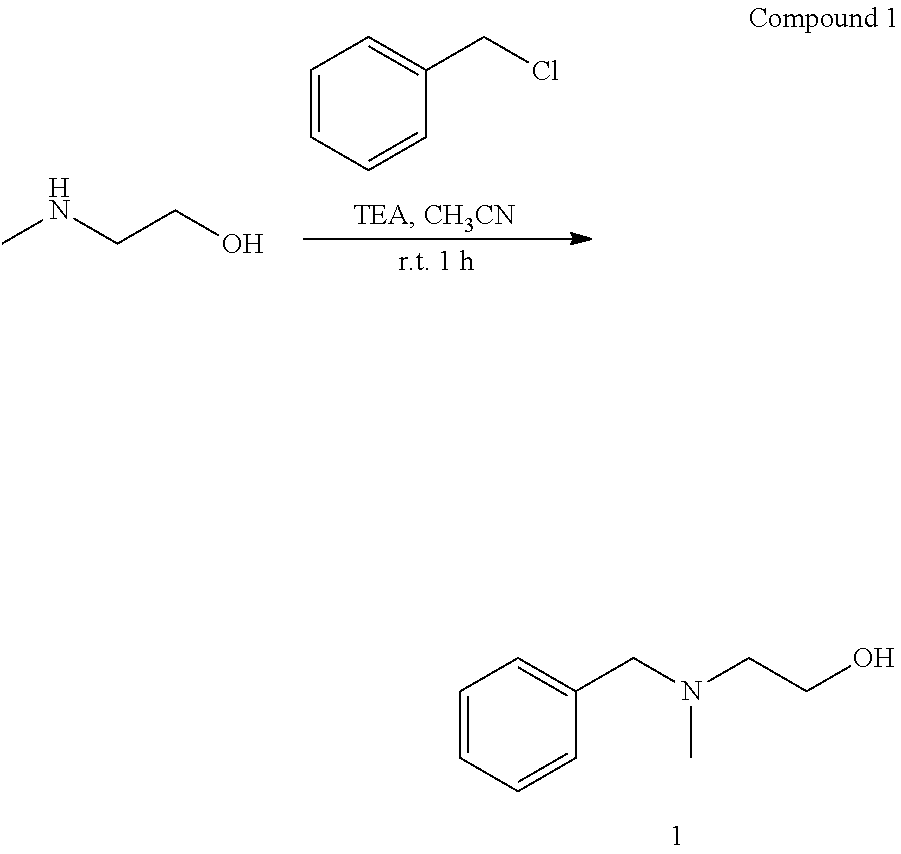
C1=CC=CC(CN(CCO)C)=C1.C1=CC=CC(CCl)=C1.CNCCO
